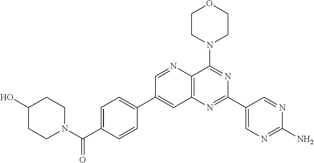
C1=C(C(N2CCC(O)CC2)=O)C=CC(C2=CC3=C(C(N4CCOCC4)=NC(C4=CN=C(N)N=C4)=N3)N=C2)=C1
